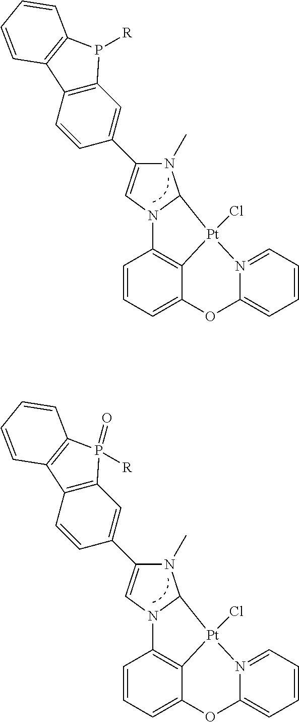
C1=CC=C2C3=C1N1C(N(C)C(C4=CC5=C(C=C4)C4=C(P5(=O)[R])C=CC=C4)=C1)[Pt]3(Cl)N1=CC=CC=C1O2.C1=CC=C2C3=C1N1C(N(C)C(C4=CC5=C(C=C4)C4=C(P5[R])C=CC=C4)=C1)[Pt]3(Cl)N1=CC=CC=C1O2
